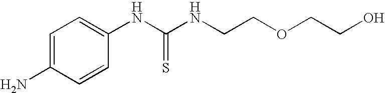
C1=C(N)C=CC(NC(NCCOCCO)=S)=C1
